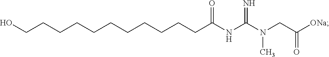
C(CCCCCCCCC(NC(N(CC([ONa])=O)C)=N)=O)CCO
